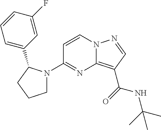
C12=C(C(=O)NC(C)(C)C)C=NN1C=CC(N1CCCC1C1=CC=CC(F)=C1)=N2
